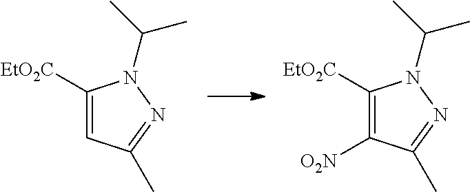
C1=C([EtO2C])N(C(C)C)N=C1C.C1([O2N])=C([EtO2C])N(C(C)C)N=C1C
